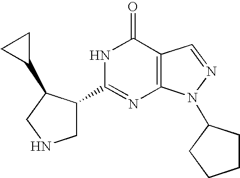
C1(C2CNCC2C2CC2)=NC2=C(C(=O)N1)C=NN2C1CCCC1
